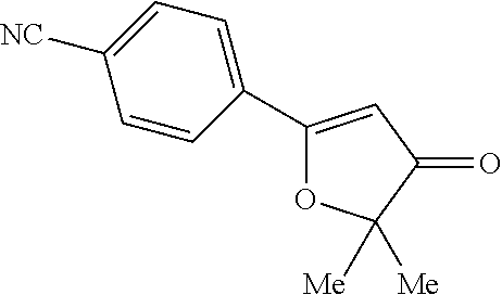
C1(C2=CC=C([NC])C=C2)=CC(=O)C([Me])([Me])O1
